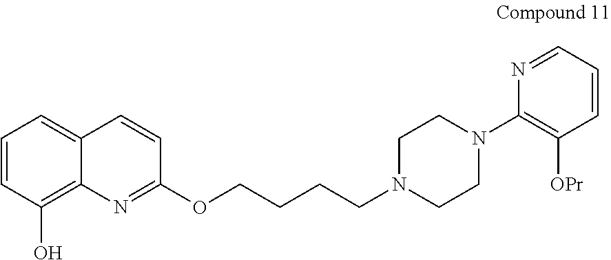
C1=CC(O)=C2C(=C1)C=CC(OCCCCN1CCN(C3=C([OPr])C=CC=N3)CC1)=N2
